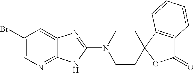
C1(Br)=CN=C2C(=C1)N=C(N1CCC3(CC1)C1=C(C(=O)O3)C=CC=C1)N2
